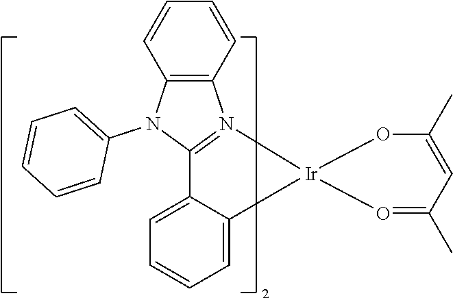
C12=N([Ir]3(O=C(C)C=C(C)O3)C3=CC=CC=C13)C1=C(N2C2=CC=CC=C2)C=CC=C1
